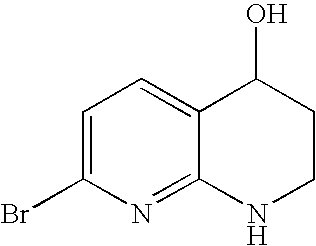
C1=C(Br)N=C2C(=C1)C(O)CCN2
